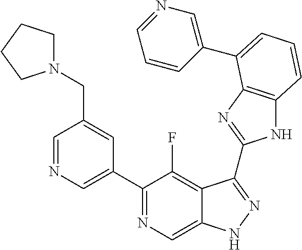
C1=NC=C(C2=NC=C3C(=C2F)C(C2=NC4=C(N2)C=CC=C4C2=CN=CC=C2)=NN3)C=C1CN1CCCC1
